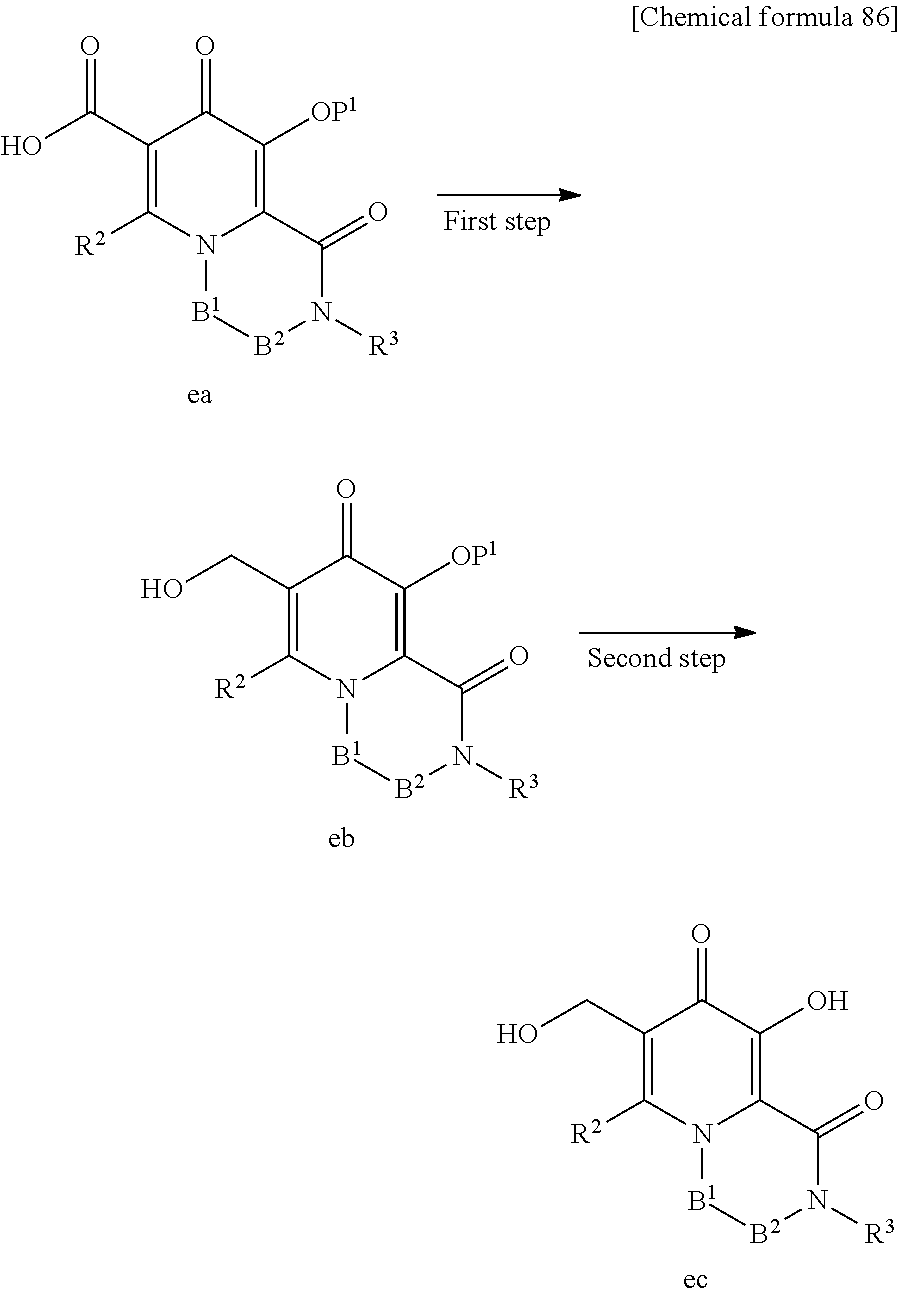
C1(C(O)=O)=C([R2])N2C(=C([OP1])C1=O)C(=O)N([R3])[B2][B1]2.C1(CO)=C([R2])N2C(=C([OP1])C1=O)C(=O)N([R3])[B2][B1]2.C1(CO)=C([R2])N2C(=C(O)C1=O)C(=O)N([R3])[B2][B1]2
